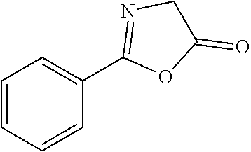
C1=CC=CC(C2=NCC(=O)O2)=C1
